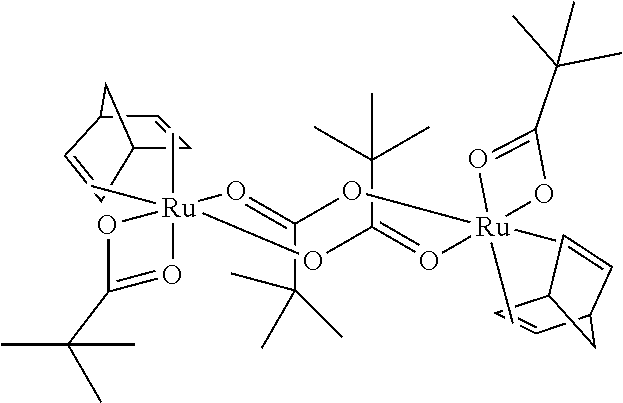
O1C(C(C)(C)C)=O[Ru]12(C)(C)O=C(C(C)(C)C)O[Ru]1(C)(C)(O=C(C(C)(C)C)O2)O=C(C(C)(C)C)O1.C12C=CC(C1)C=C2.C12C=CC(C1)C=C2
